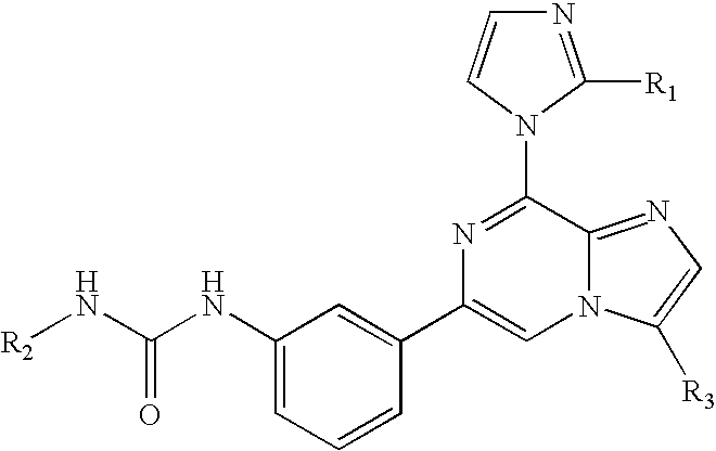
N1=C([R1])N(C2=NC(C3=CC(NC(N[R2])=O)=CC=C3)=CN3C2=NC=C3[R3])C=C1
